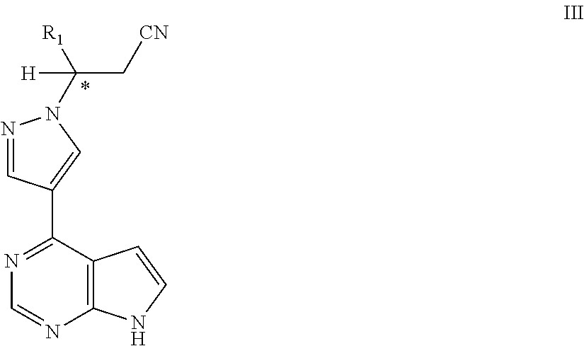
C12=C(C(C3=CN(C([R1])(C[CN])[H])N=C3)=NC=N1)C=CN2
